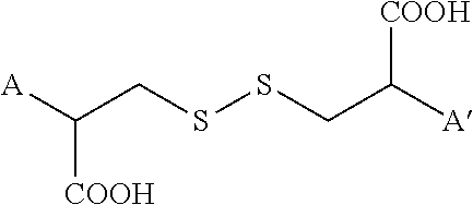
[A]C(CSSCC([A])[COOH])[COOH]
